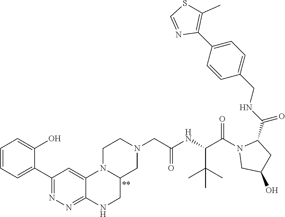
C1(C2=NN=C3C(=C2)N2C(CN3)CN(CC(NC(C(N3C(C(NCC4=CC=C(C5=C(C)SC=N5)C=C4)=O)CC(O)C3)=O)C(C)(C)C)=O)CC2)=CC=CC=C1O
